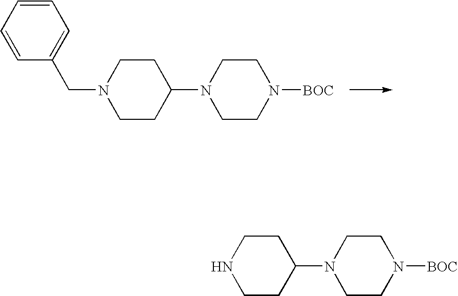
C1=CC(CN2CCC(N3CCN([BOC])CC3)CC2)=CC=C1.N1CCC(N2CCN([BOC])CC2)CC1
